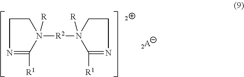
C1N=C([R1])N([R])([R2]N2([R])C([R1])=NCC2)C1
